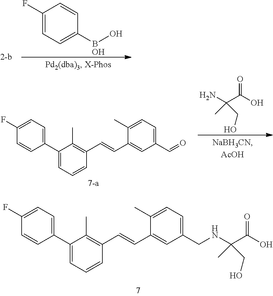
C1(F)=CC=C(BO)C=C1.O.C1(C2=CC=CC(C=CC3=CC(CNC(C(O)=O)(CO)C)=CC=C3C)=C2C)=CC=C(F)C=C1.NC(C(O)=O)(CO)C.C1(C2=CC=CC(C=CC3=CC(C=O)=CC=C3C)=C2C)=CC=C(F)C=C1
